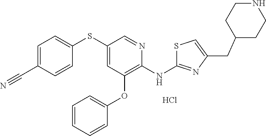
Cl.C1=C(C#N)C=CC(SC2=CC(OC3=CC=CC=C3)=C(NC3=NC(CC4CCNCC4)=CS3)N=C2)=C1
